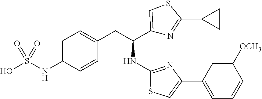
C1=C(NS(O)(=O)=O)C=CC(CC(C2=CSC(C3CC3)=N2)NC2=NC(C3=CC=CC([OCH3])=C3)=CS2)=C1
